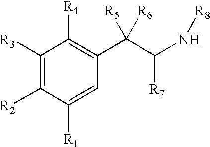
C1([R3])=C([R2])C([R1])=CC(C(C(N[R8])[R7])([R6])[R5])=C1[R4]
